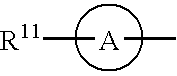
[R11][A]C
